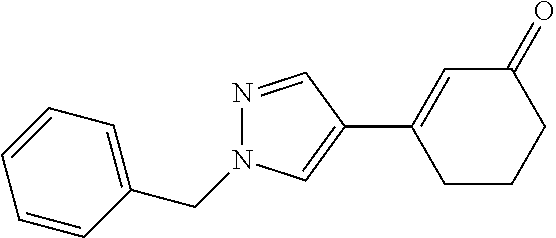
N1=CC(C2=CC(=O)CCC2)=CN1CC1=CC=CC=C1
